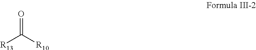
O=C([R10])[R13]
